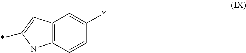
C12=C(C=C(*)N1)C=C(*)C=C2
